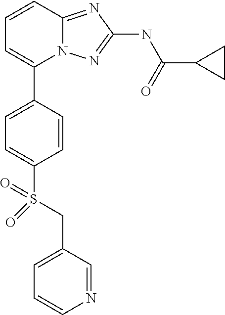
C1=CC2=NC(NC(C3CC3)=O)=NN2C(C2=CC=C(S(CC3=CC=CN=C3)(=O)=O)C=C2)=C1
